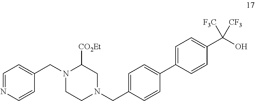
N1(CC2=CC=NC=C2)CCN(CC2=CC=C(C3=CC=C(C(O)([F3C])[CF3])C=C3)C=C2)CC1[CO2Et]
